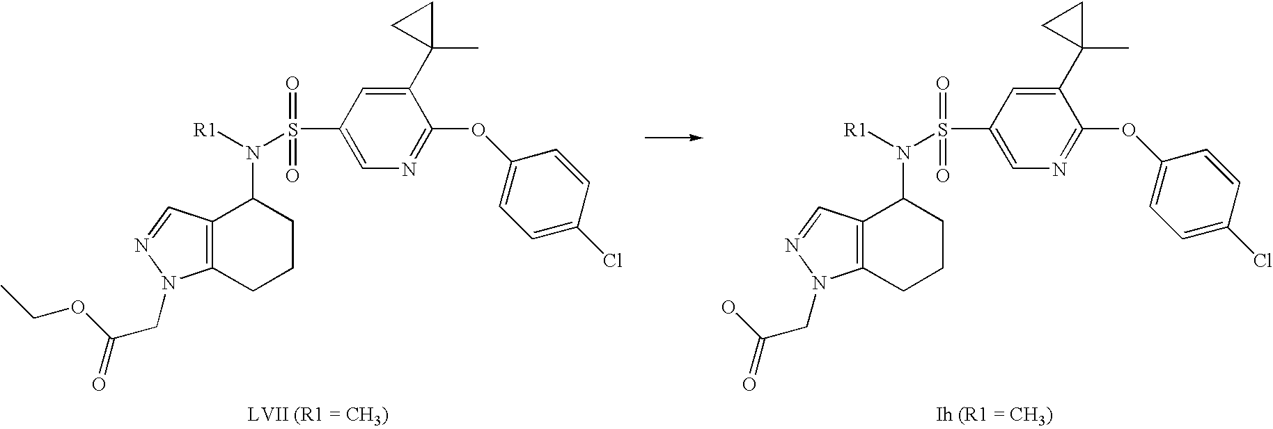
C1(OC2=CC=C(Cl)C=C2)=NC=C(S(=O)(=O)N([R1])C2C3=C(CCC2)N(CC(OCC)=O)N=C3)C=C1C1(C)CC1.C1(OC2=CC=C(Cl)C=C2)=NC=C(S(=O)(=O)N([R1])C2C3=C(CCC2)N(CC(O)=O)N=C3)C=C1C1(C)CC1
